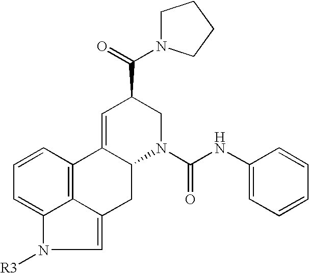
C1=CC=C2C3=C1C1=CC(C(=O)N4CCCC4)CN(C(NC4=CC=CC=C4)=O)C1CC3=CN2[R3]
